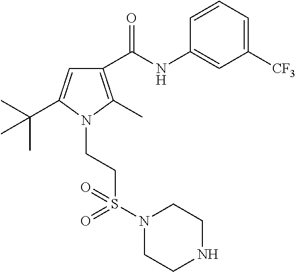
C1([CF3])=CC=CC(NC(C2=C(C)N(CCS(N3CCNCC3)(=O)=O)C(C(C)(C)C)=C2)=O)=C1
